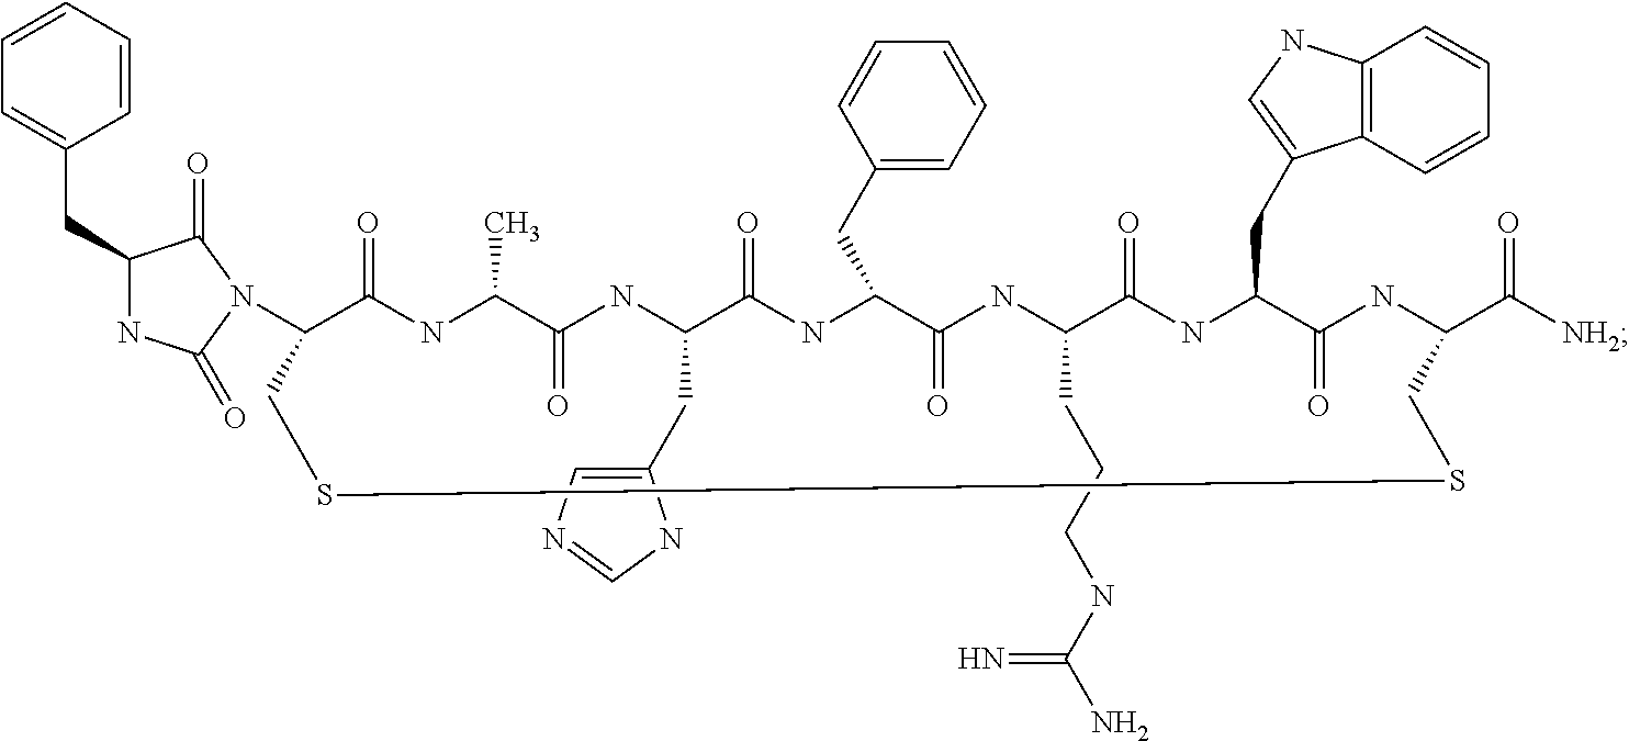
C1(N2C(=O)NC(CC3=CC=CC=C3)C2=O)C(=O)NC(C)C(=O)NC(CC2=CN=CN2)C(=O)NC(CC2=CC=CC=C2)C(=O)NC(CCCNC(N)=N)C(=O)NC(CC2=CNC3=C2C=CC=C3)C(=O)NC(C([NH2])=O)CSSC1
